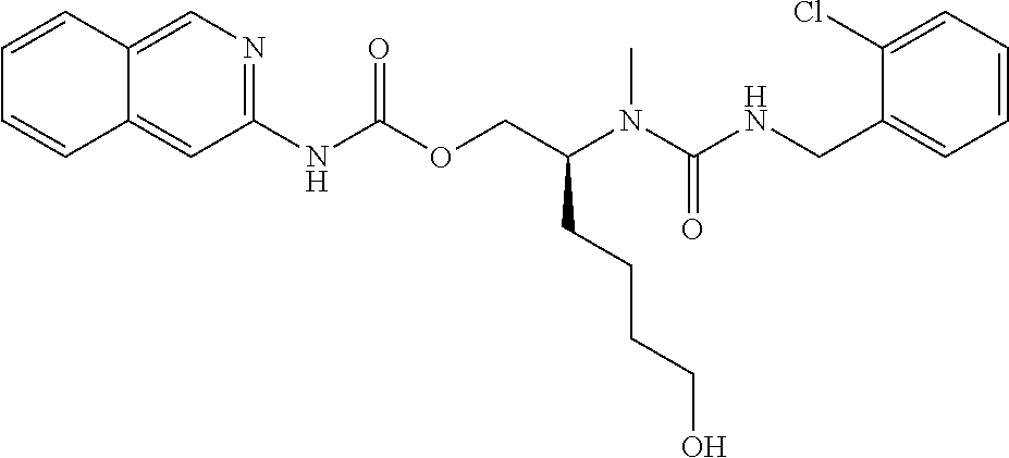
C1=C(Cl)C(CNC(N(C(COC(NC2=NC=C3C(=C2)C=CC=C3)=O)CCCCO)C)=O)=CC=C1
